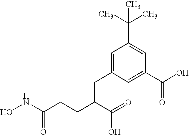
N(C(CCC(C(=O)O)CC1=CC(C(C)(C)C)=CC(C(O)=O)=C1)=O)O
